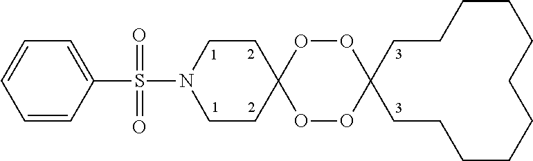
C1(S(=O)(=O)N2CCC3(CC2)OOC2(OO3)CCCCCCCCCCC2)=CC=CC=C1
